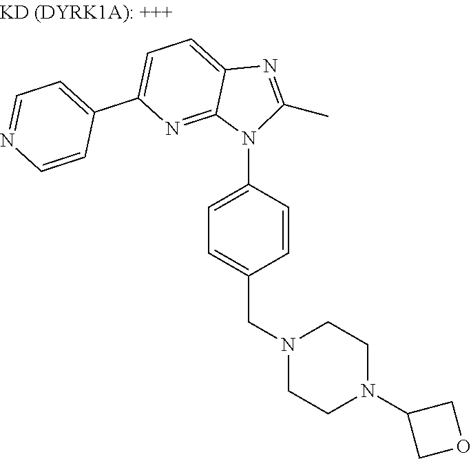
C1(C2=CC=C3C(=N2)N(C2=CC=C(CN4CCN(C5COC5)CC4)C=C2)C(C)=N3)=CC=NC=C1
